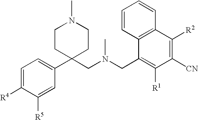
C12=C(C=CC=C1)C(CN(CC1(C3=CC=C([R4])C([R5])=C3)CCN(C)CC1)C)=C([R1])C([CN])=C2[R2]
